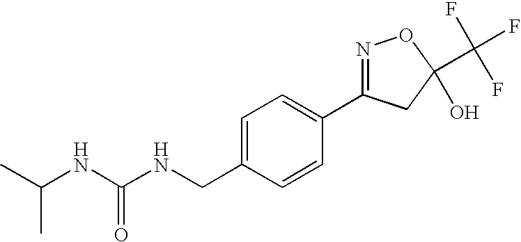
CC(C)NC(NCC1=CC=C(C2=NOC(C(F)(F)F)(O)C2)C=C1)=O
